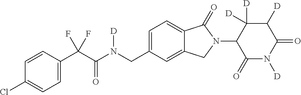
C1=CC(C(C(N(CC2=CC=C3C(=C2)CN(C2C(=O)N([D])C(=O)C([D])C2([D])[D])C3=O)[D])=O)(F)F)=CC=C1Cl
